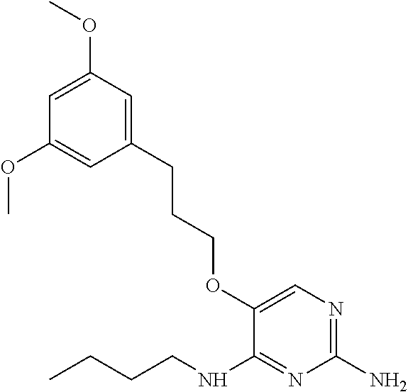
C1(CCCOC2=CN=C(N)N=C2NCCCC)=CC(OC)=CC(OC)=C1
